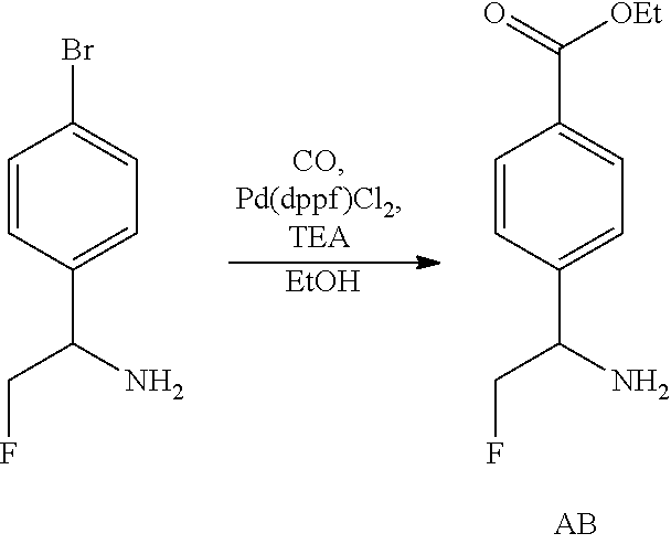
[EtOH].C1=CC(C(CF)N)=CC=C1C(=O)[OEt].C1=CC(C(CF)N)=CC=C1Br
